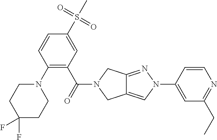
C1(CC)=NC=CC(N2C=C3C(=N2)CN(C(=O)C2=C(N4CCC(F)(F)CC4)C=CC(S(C)(=O)=O)=C2)C3)=C1
